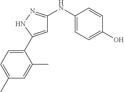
C1=C(C2=CC=C(C)C=C2C)NN=C1NC1=CC=C(O)C=C1
